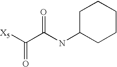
[X5]C(C(NC1CCCCC1)=O)=O
